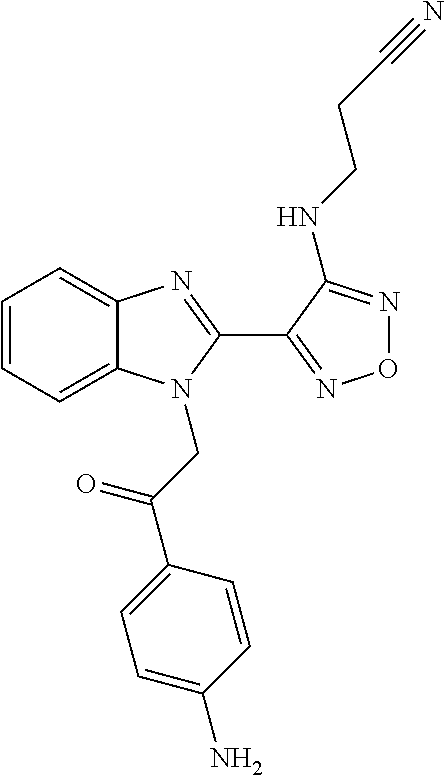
C1=CC=C2C(=C1)N=C(C1=NON=C1NCCC#N)N2CC(=O)C1=CC=C(N)C=C1
